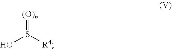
OS([R4])=[(O)n]
